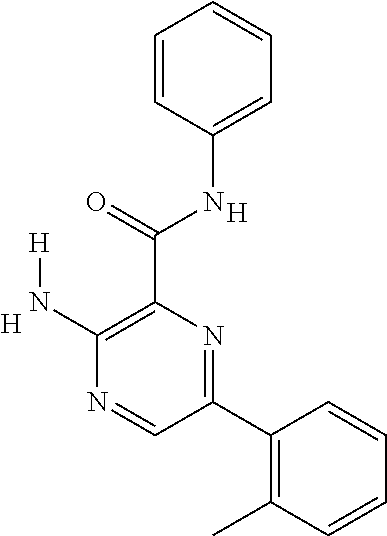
C1(N[H])=C(C(NC2=CC=CC=C2)=O)N=C(C2=C(C)C=CC=C2)C=N1.[H].[H]
